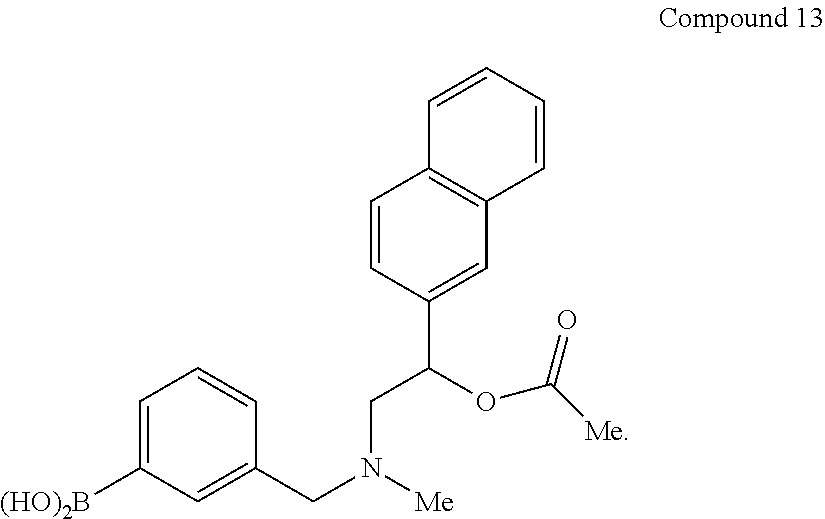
C1=CC2=C(C=C1)C=C(C(CN(CC1=CC([(HO)2B])=CC=C1)[Me])OC([Me])=O)C=C2
